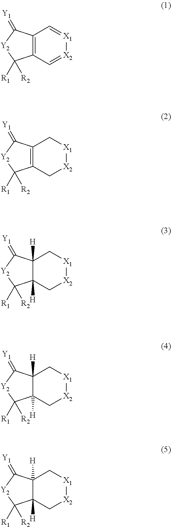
C12=C(C=[X2][X1]=C1)C([R1])([R2])[Y2]C2=[Y1].C12=C(C[X2][X1]C1)C([R1])([R2])[Y2]C2=[Y1].C12([H])C([H])(C[X2][X1]C1)C([R1])([R2])[Y2]C2=[Y1].C12([H])C([H])(C[X2][X1]C1)C([R1])([R2])[Y2]C2=[Y1].C12([H])C([H])(C[X2][X1]C1)C([R1])([R2])[Y2]C2=[Y1]
